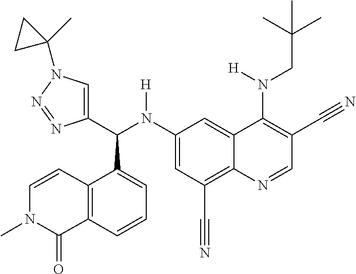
C1(N(C(C2=CN(C3(C)CC3)N=N2)C2=CC=CC3=C2C=CN(C)C3=O)[H])=CC(C#N)=C2C(=C1)C(N(CC(C)(C)C)[H])=C(C#N)C=N2
